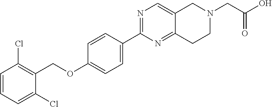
C1=CC=C(Cl)C(COC2=CC=C(C3=NC=C4C(=N3)CCN(CC(O)=O)C4)C=C2)=C1Cl
